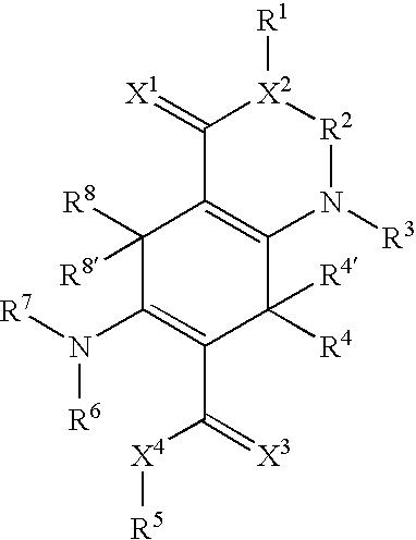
C1([R8])([R8])C(N([R7])[R6])=C(C(=[X3])[X4][R5])C([R4])([R4])C2=C1C(=[X1])[X2]([R1])[R2]N2[R3]
